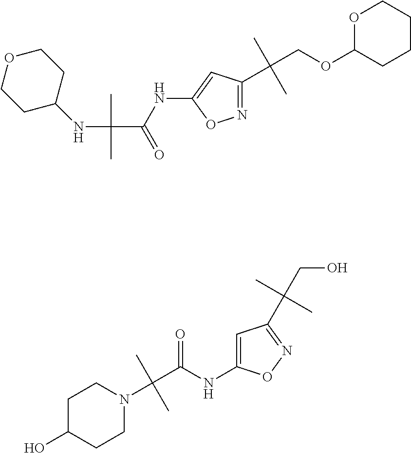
C1OCCC(NC(C)(C)C(NC2=CC(C(COC3CCCCO3)(C)C)=NO2)=O)C1.C1C(O)CCN(C(C(NC2=CC(C(CO)(C)C)=NO2)=O)(C)C)C1
